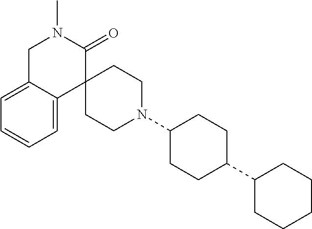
C1C2=CC=CC=C2C2(C(=O)N1C)CCN(C1CCC(C3CCCCC3)CC1)CC2
